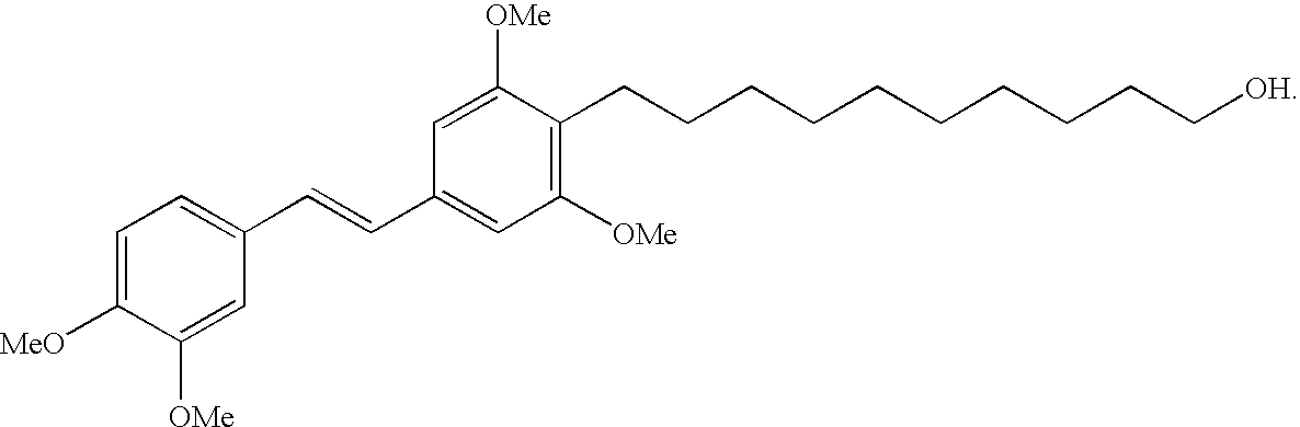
C1=C([MeO])C([OMe])=CC(C=CC2=CC([OMe])=C(CCCCCCCCCC[OH])C([OMe])=C2)=C1
